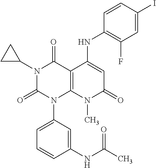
N1(C2CC2)C(=O)N(C2=CC=CC(NC(C)=O)=C2)C2=C(C1=O)C(NC1=C(F)C=C(I)C=C1)=CC(=O)N2C
